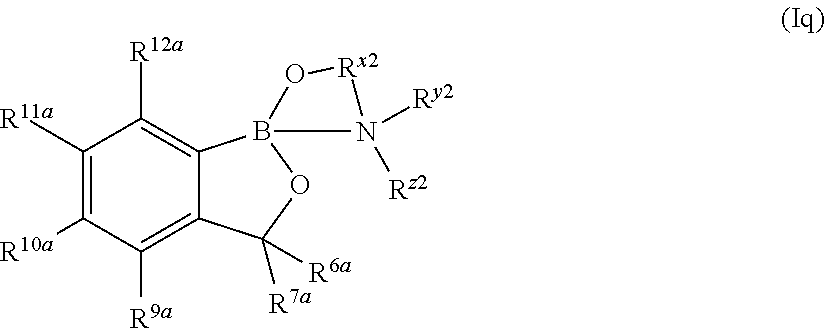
C1([R11a])=C([R10a])C([R9a])=C2C(=C1[R12a])B1(OC2([R6a])[R7a])O[Rx2]N1([Ry2])[Rz2]
